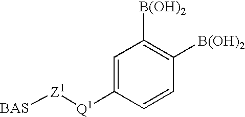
C1=C([Q1][Z1][BAS])C=CC([B(OH)2])=C1[B(OH)2]
